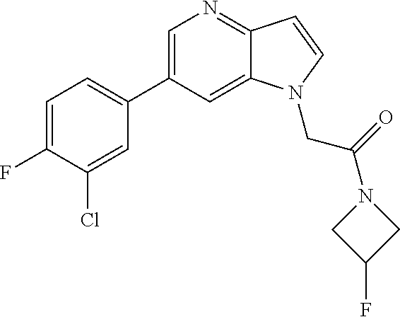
C1=C(F)C(Cl)=CC(C2=CN=C3C(=C2)N(CC(=O)N2CC(F)C2)C=C3)=C1
